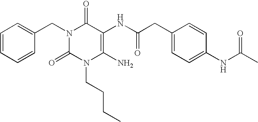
C1=CC=CC(CN2C(=O)N(CCCC)C(N)=C(NC(=O)CC3=CC=C(NC(C)=O)C=C3)C2=O)=C1
